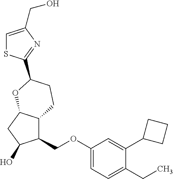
C1(COC2=CC=C(CC)C(C3CCC3)=C2)C2C(CC1O)OC(C1=NC(CO)=CS1)CC2
